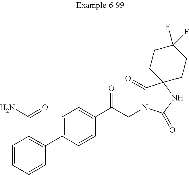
C1=CC(C(N)=O)=C(C2=CC=C(C(CN3C(=O)C4(NC3=O)CCC(F)(F)CC4)=O)C=C2)C=C1
